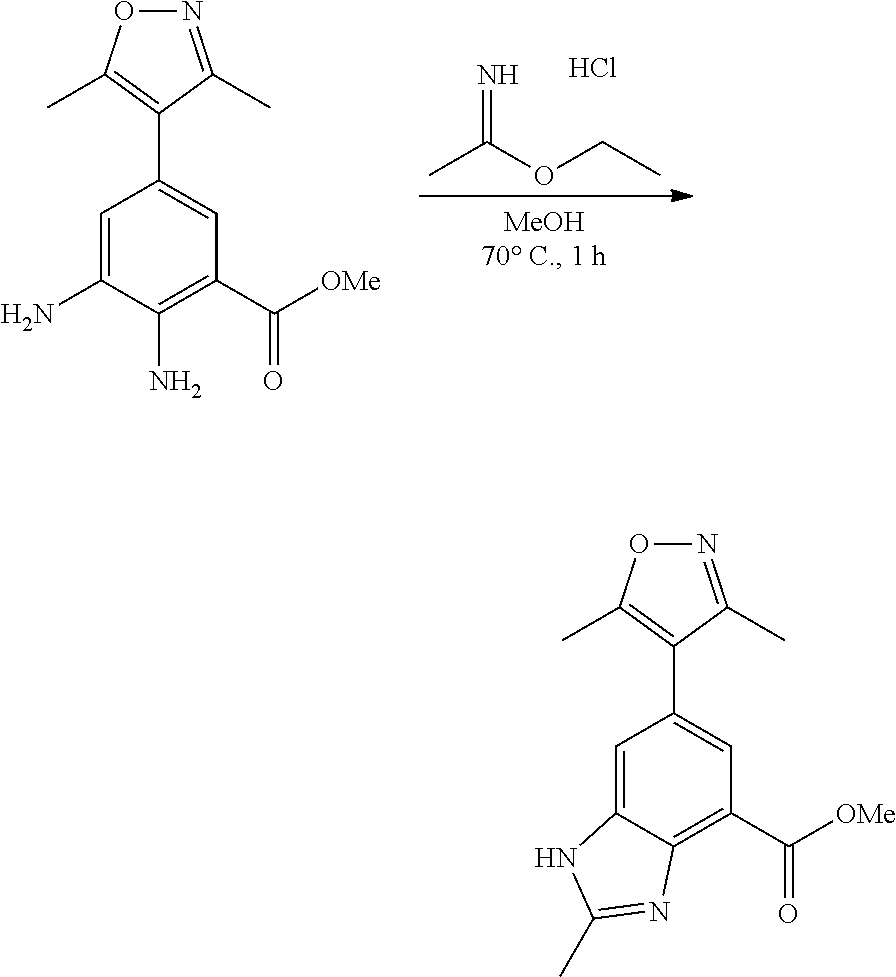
Cl.CC(OCC)=N.C1(N)=CC(C2=C(C)ON=C2C)=CC(C([OMe])=O)=C1N.C12=CC(C3=C(C)ON=C3C)=CC(C([OMe])=O)=C1N=C(C)N2
